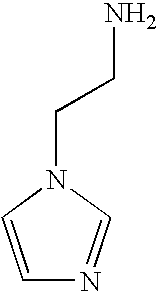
C1=CN(CCN)C=N1
